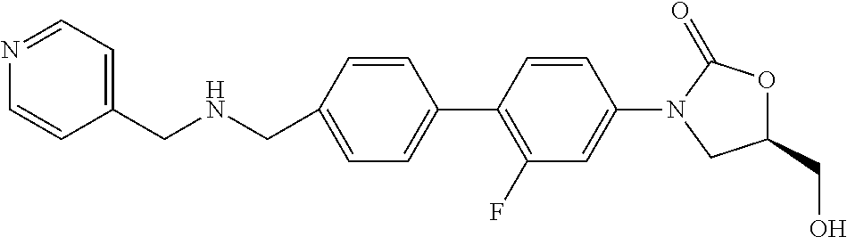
C1=C(CNCC2=CC=NC=C2)C=CC(C2=C(F)C=C(N3CC(CO)OC3=O)C=C2)=C1
